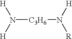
N([C3H6]N([R])[H])([H])[H]
